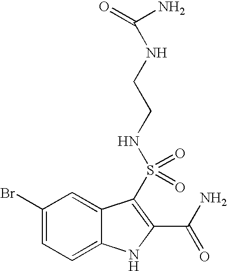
C1(Br)=CC=C2C(=C1)C(S(=O)(=O)NCCNC(=O)N)=C(C(N)=O)N2
